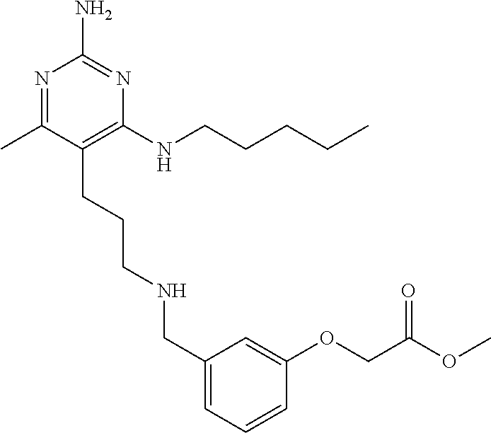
N1=C(C)C(CCCNCC2=CC=CC(OCC(OC)=O)=C2)=C(NCCCCC)N=C1N
